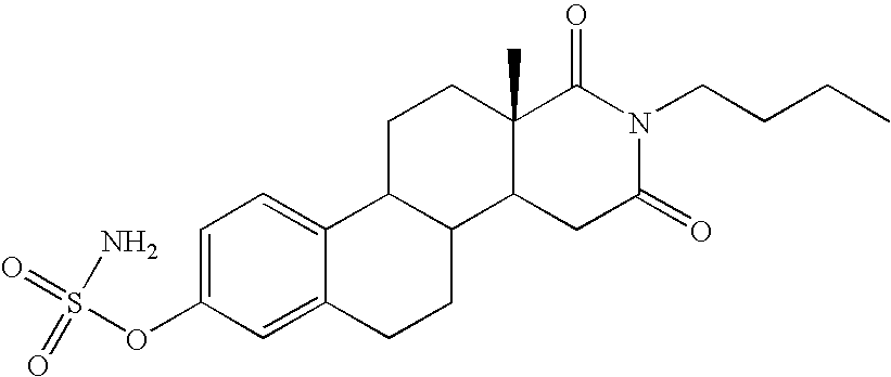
C1(OS(=O)(=O)N)=CC=C2C(=C1)CCC1C2CCC2(C)C1CC(=O)N(CCCC)C2=O
